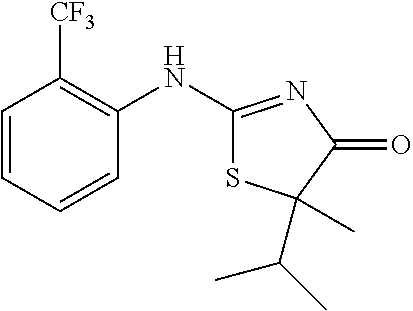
C1=CC=CC(NC2=NC(=O)C(C(C)C)(C)S2)=C1[CF3]
